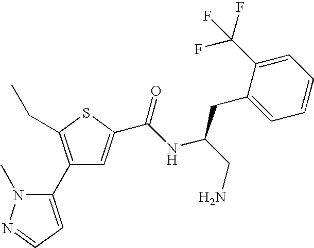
C1(C2=CC=NN2C)=C(CC)SC(C(NC(CN)CC2=CC=CC=C2C(F)(F)F)=O)=C1
